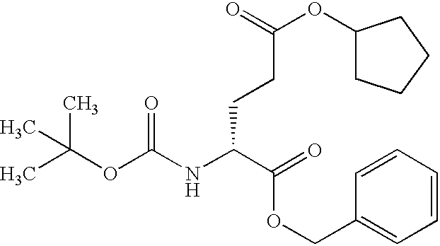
CC(OC(NC(C(=O)OCC1=CC=CC=C1)CCC(OC1CCCC1)=O)=O)(C)C
